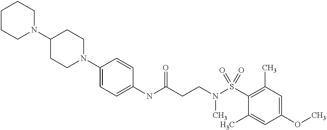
C1(NC(CCN(C)S(=O)(C2=C(C)C=C(OC)C=C2C)=O)=O)=CC=C(N2CCC(N3CCCCC3)CC2)C=C1
